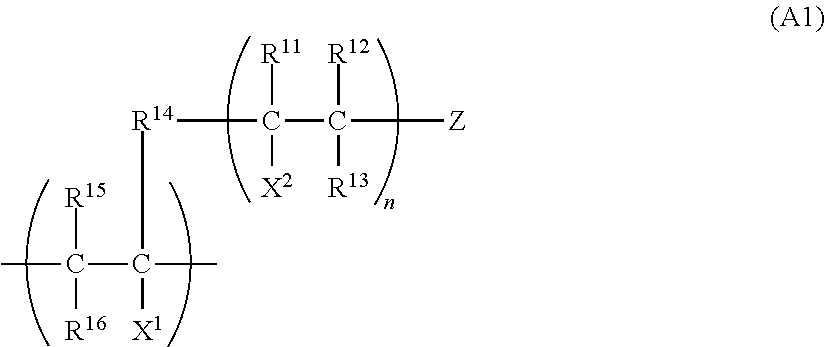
C([Z])(C([R14]C(C([R15])([R16])C)([X1])C)([R11])[X2])([R12])[R13]
